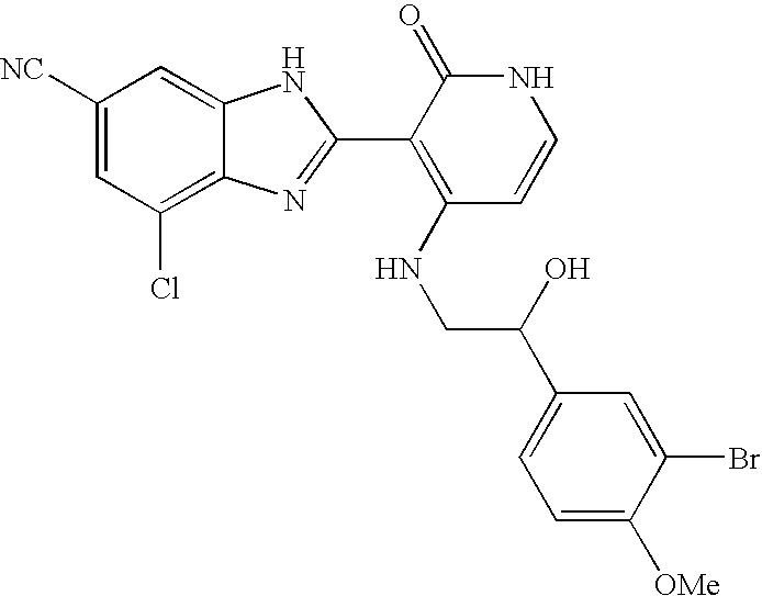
C1(Cl)=C2C(=CC([NC])=C1)NC(C1=C(NCC(C3=CC=C([OMe])C(Br)=C3)O)C=CNC1=O)=N2
